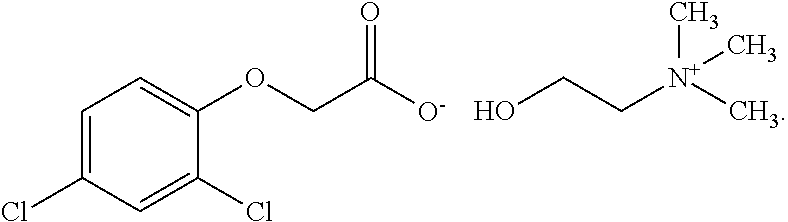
C1=C(Cl)C=C(Cl)C(OCC([O-])=O)=C1.[N+](C)(C)(CCO)C
